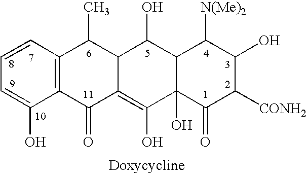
C1=C(O)C2=C(C=C1)C(C)C1C(=C(O)C3(O)C(C1O)C([N(Me)2])C(O)C([CONH2])C3=O)C2=O
